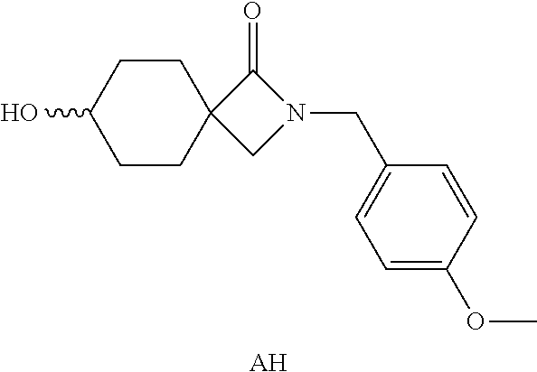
C1CC(O)CCC12CN(CC1=CC=C(OC)C=C1)C2=O.[AH]
